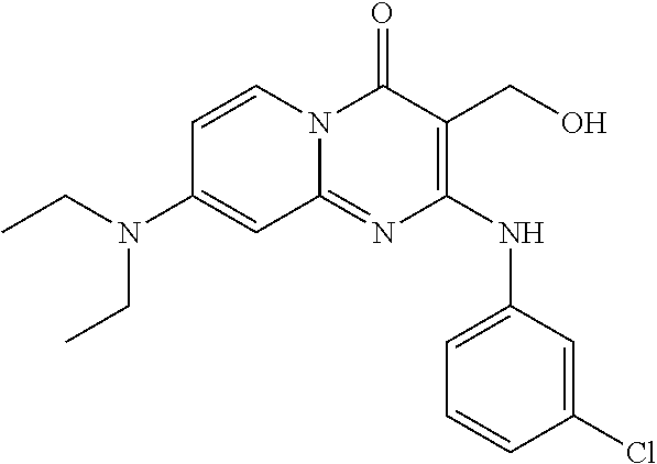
C1=CN2C(=NC(NC3=CC=CC(Cl)=C3)=C(CO)C2=O)C=C1N(CC)CC
